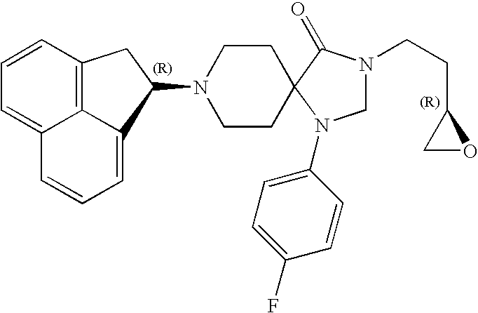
C1N(CCC2CO2)C(=O)C2(N1C1=CC=C(F)C=C1)CCN(C1C3=CC=CC4=CC=CC(=C43)C1)CC2
